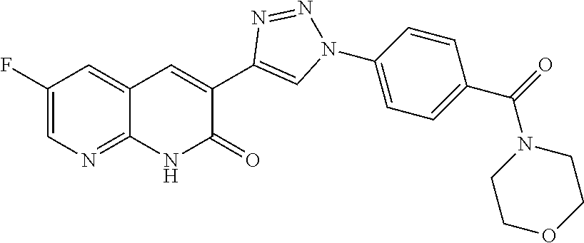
C1=C(F)C=C2C(=N1)NC(=O)C(C1=CN(C3=CC=C(C(=O)N4CCOCC4)C=C3)N=N1)=C2
